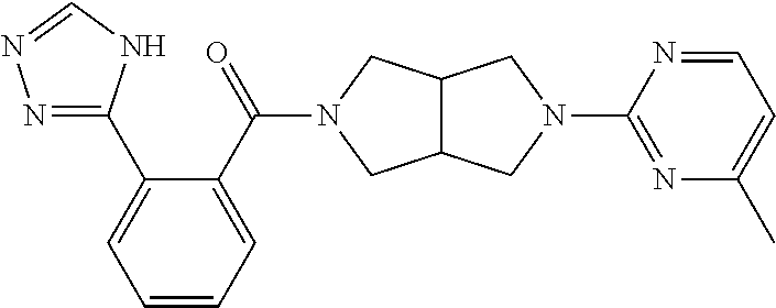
C12C(CN(C(C3=CC=CC=C3C3=NN=CN3)=O)C1)CN(C1=NC(C)=CC=N1)C2
